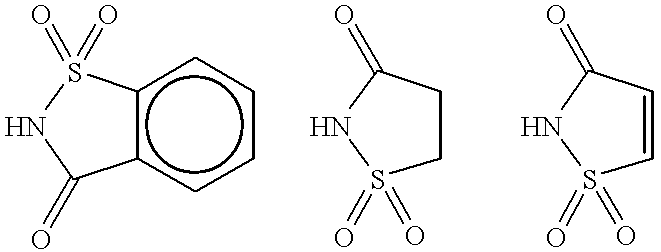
c12c(cccc1)C(=O)NS2(=O)=O.C1CS(=O)(=O)NC1=O.C1=CS(=O)(=O)NC1=O
